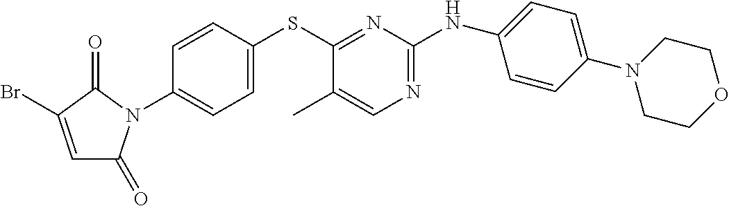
C1(N2C(=O)C=C(Br)C2=O)=CC=C(SC2=NC(NC3=CC=C(N4CCOCC4)C=C3)=NC=C2C)C=C1
